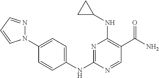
N1=C(NC2=CC=C(N3N=CC=C3)C=C2)N=CC(C(N)=O)=C1NC1CC1
